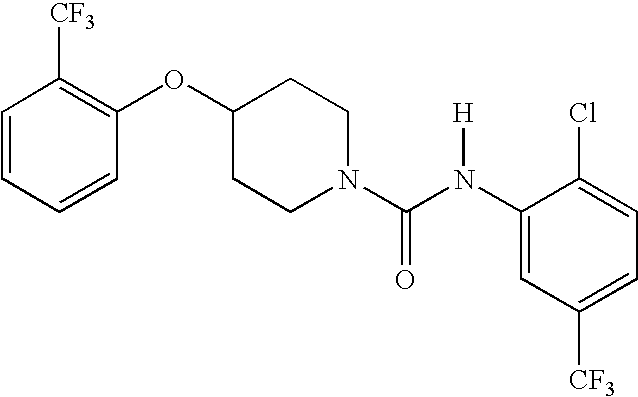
[CF3]C1=C(OC2CCN(C(N(C3=CC([CF3])=CC=C3Cl)[H])=O)CC2)C=CC=C1
